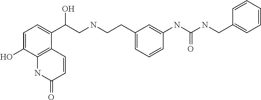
C1=C(O)C2=C(C(C(CNCCC3=CC=CC(NC(NCC4=CC=CC=C4)=O)=C3)O)=C1)C=CC(=O)N2
